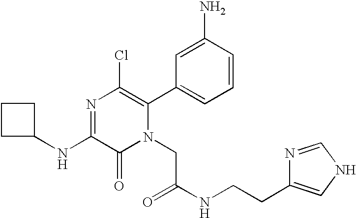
N1=C(NC2CCC2)C(=O)N(CC(NCCC2=CNC=N2)=O)C(C2=CC=CC(N)=C2)=C1Cl
